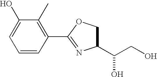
C1=CC(C2=NC(C(O)CO)CO2)=C(C)C(O)=C1
